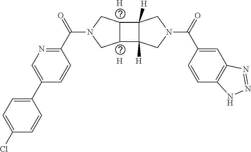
[H].[H].N1=C(C(N2CC3C(C4([H])C3([H])CN(C(C3=CC5=C(C=C3)NN=N5)=O)C4)C2)=O)C=CC(C2=CC=C(Cl)C=C2)=C1
